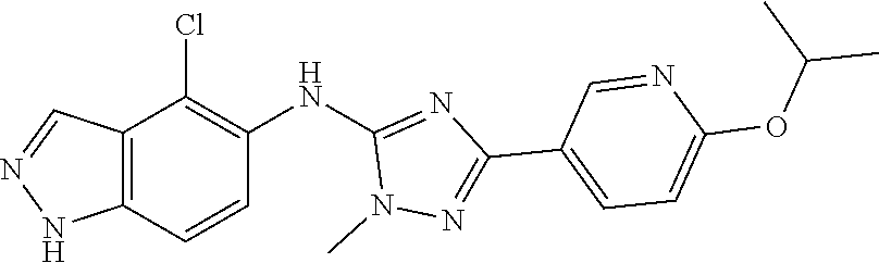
N1(C)N=C(C2=CC=C(OC(C)C)N=C2)N=C1NC1=C(Cl)C2=C(NN=C2)C=C1
